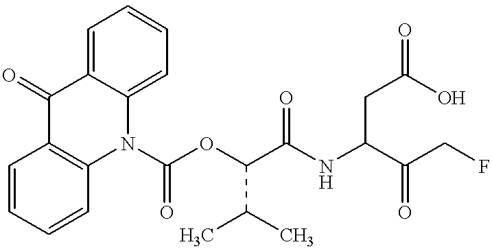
C1=CC=CC2=C1C(=O)C1=CC=CC=C1N2C(OC(C(NC(C(CF)=O)CC(=O)O)=O)C(C)C)=O
